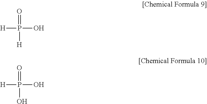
O=P([H])(O)[H].O=P([H])(O)O
